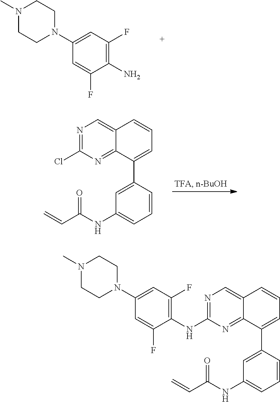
N1(C)CCN(C2=CC(F)=C(N)C(F)=C2)CC1.N1=C(Cl)N=C2C(=C1)C=CC=C2C1=CC(NC(C=C)=O)=CC=C1.N1(C)CCN(C2=CC(F)=C(NC3=NC=C4C(=N3)C(C3=CC(NC(C=C)=O)=CC=C3)=CC=C4)C(F)=C2)CC1
